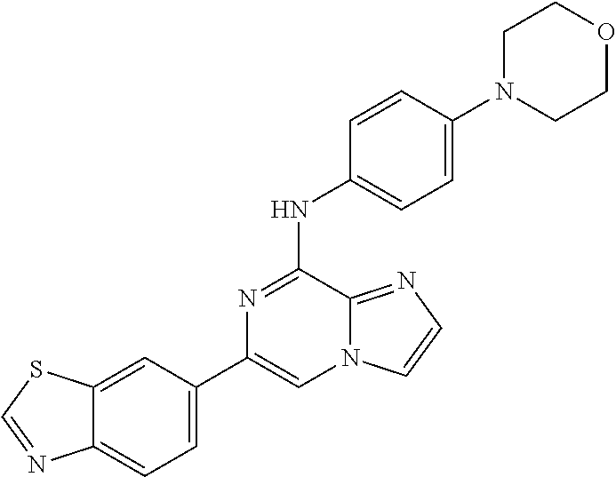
C1(C2=CC=C3C(=C2)SC=N3)=CN2C(=NC=C2)C(NC2=CC=C(N3CCOCC3)C=C2)=N1
